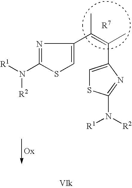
C1(C(=C(C)C2=CSC(N([R1])[R2])=N2)C)=CSC(N([R1])[R2])=N1
